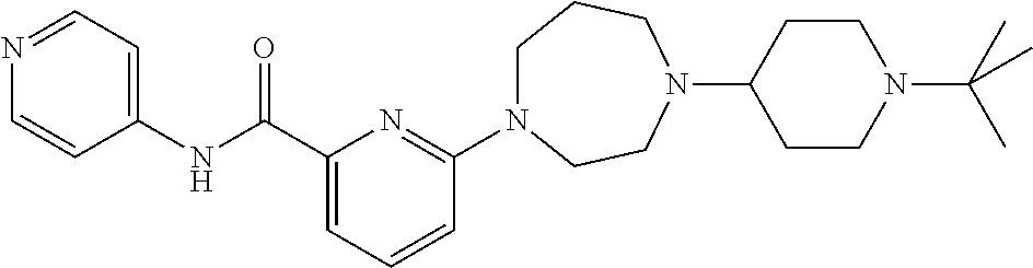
C1N(C2=NC(C(NC3=CC=NC=C3)=O)=CC=C2)CCN(C2CCN(C(C)(C)C)CC2)CC1
